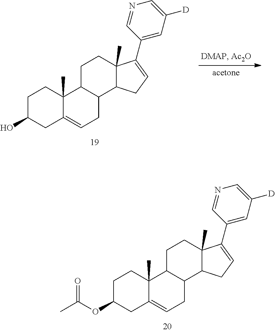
C1C(OC(C)=O)CC2=CCC3C(C2(C)C1)CCC1(C)C3CC=C1C1=CC([D])=CN=C1.C1C(O)CC2=CCC3C(C2(C)C1)CCC1(C)C3CC=C1C1=CC([D])=CN=C1
